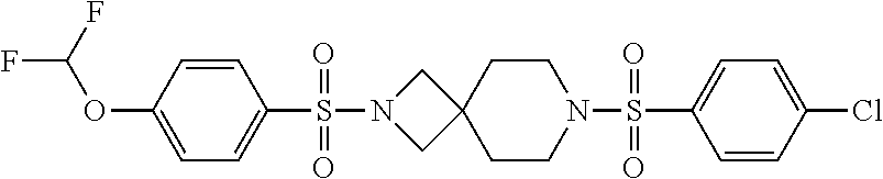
C1=CC(Cl)=CC=C1S(N1CCC2(CC1)CN(S(C1=CC=C(OC(F)F)C=C1)(=O)=O)C2)(=O)=O
